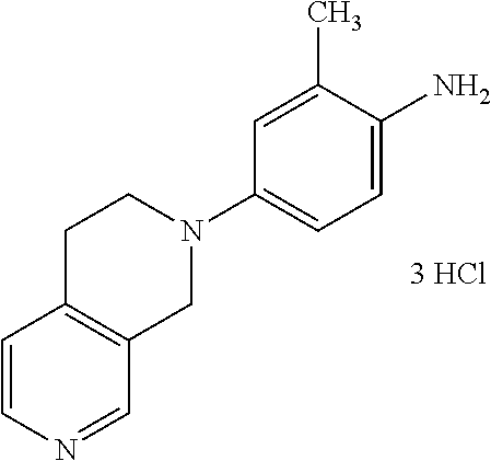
C1C2=C(CN(C3=CC=C(N)C(C)=C3)C1)C=NC=C2
